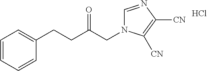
C1=CC=CC(CCC(CN2C=NC([CN])=C2[CN])=O)=C1.Cl
